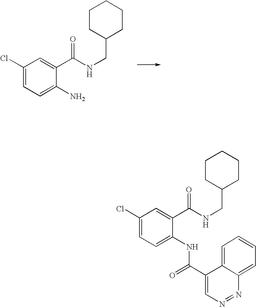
C1(Cl)=CC=C(N)C(C(NCC2CCCCC2)=O)=C1.C1(Cl)=CC=C(NC(C2=CN=NC3=CC=CC=C23)=O)C(C(NCC2CCCCC2)=O)=C1
